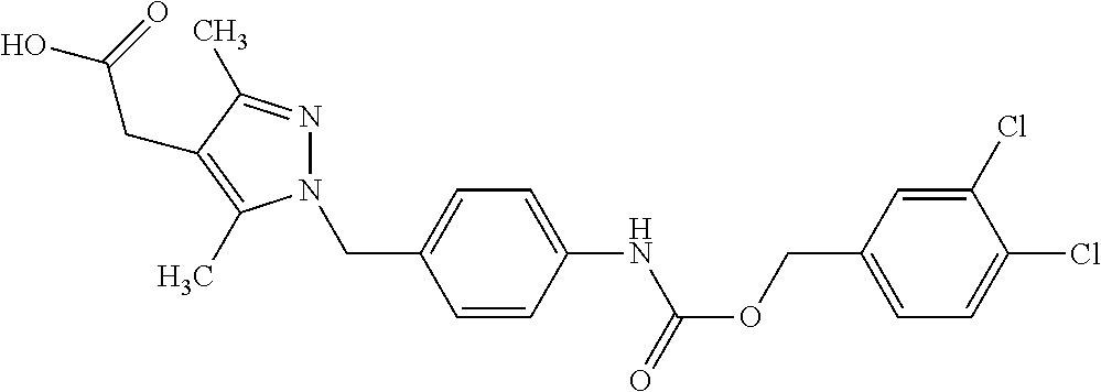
O=C(OCC1=CC=C(Cl)C(Cl)=C1)NC1=CC=C(CN2N=C(C)C(CC(=O)O)=C2C)C=C1
